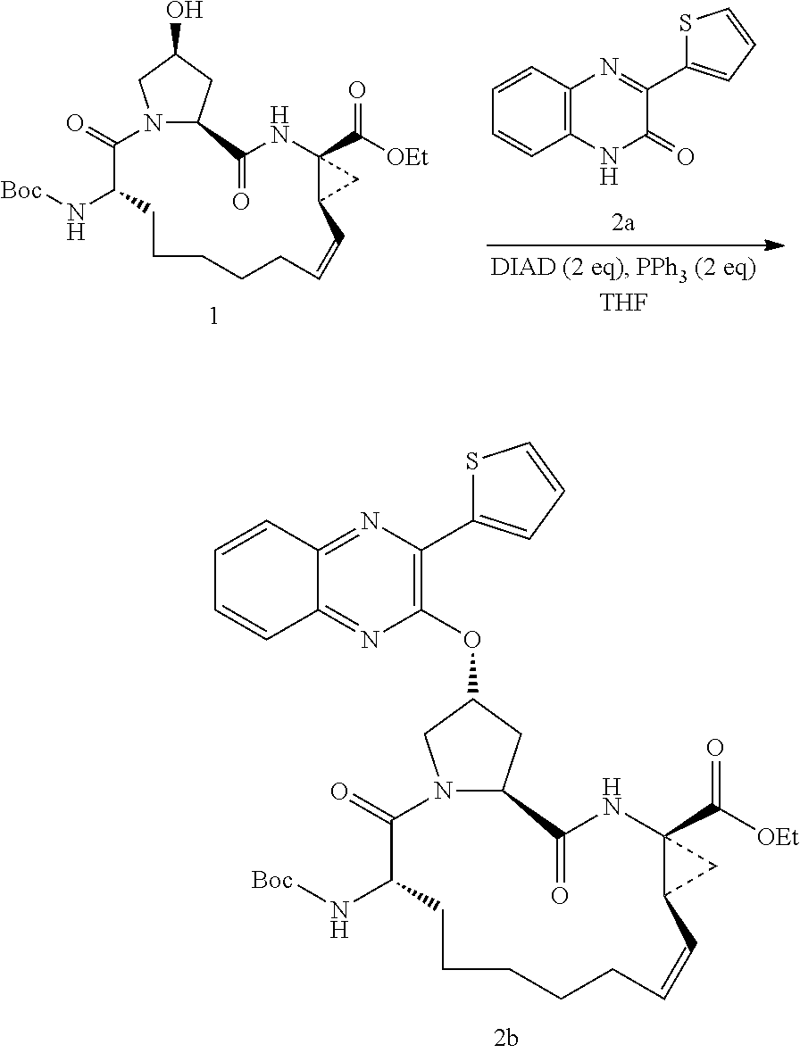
C12CC(OC3=C(C4=CC=CS4)N=C4C(=N3)C=CC=C4)CN1C(=O)C(N[Boc])CCCCCC=CC1C(C(=O)[OEt])(NC2=O)C1.C12CC(O)CN1C(=O)C(N[Boc])CCCCCC=CC1C(C(=O)[OEt])(NC2=O)C1.C12=C(C=CC=C1)N=C(C1=CC=CS1)C(=O)N2
